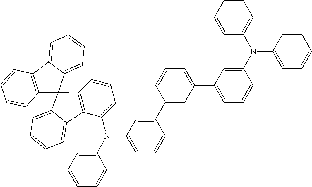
C12=C(C3=CC=CC=C3C13C1=C(C(N(C4=CC=CC(C5=CC(C6=CC=CC(N(C7=CC=CC=C7)C7=CC=CC=C7)=C6)=CC=C5)=C4)C4=CC=CC=C4)=CC=C1)C1=CC=CC=C31)C=CC=C2
